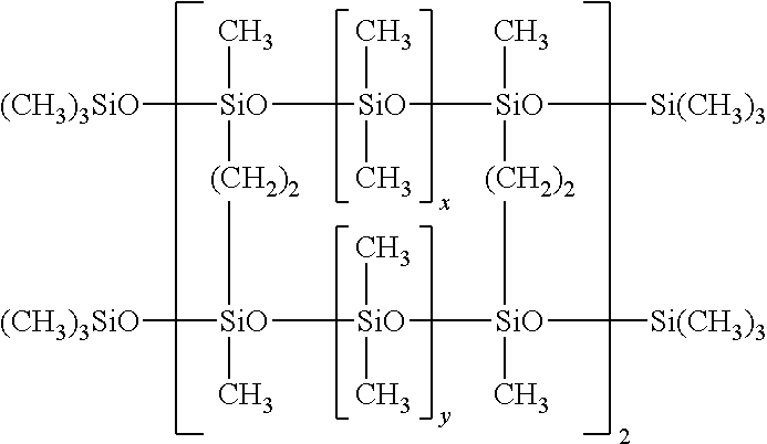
[(CH3)3SiO][SiO]1(C)[SiO](C)(C)[SiO]([Si(CH3)3])(C)[(CH2)2][SiO]([Si(CH3)3])(C)[SiO](C)(C)[SiO]([(CH3)3SiO])(C)[(CH2)2]1
